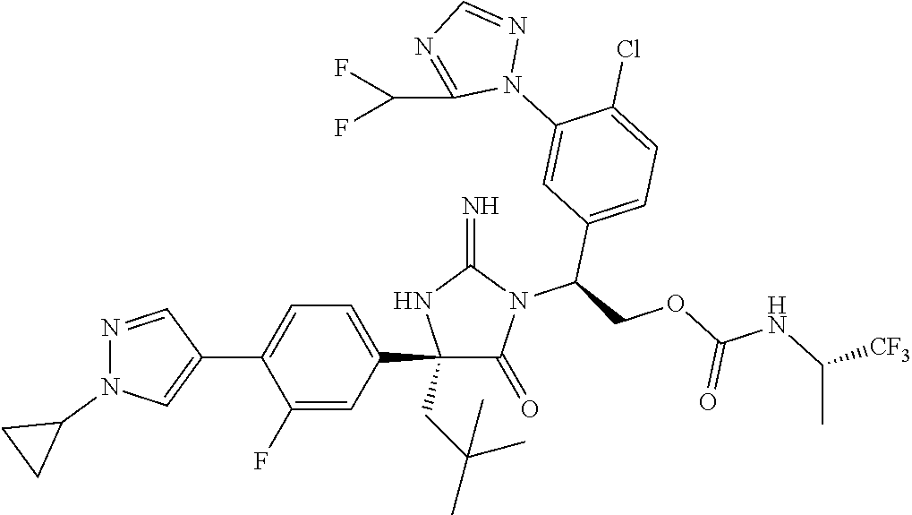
C1(C2=CC=C(C3=CN(C4CC4)N=C3)C(F)=C2)(CC(C)(C)C)C(=O)N(C(COC(NC([CF3])C)=O)C2=CC=C(Cl)C(N3N=CN=C3C(F)F)=C2)C(=N)N1
